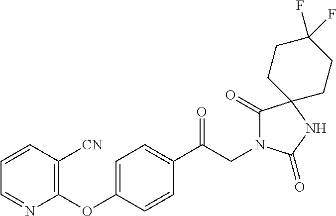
C1(C(CN2C(=O)C3(NC2=O)CCC(F)(F)CC3)=O)=CC=C(OC2=C([CN])C=CC=N2)C=C1
